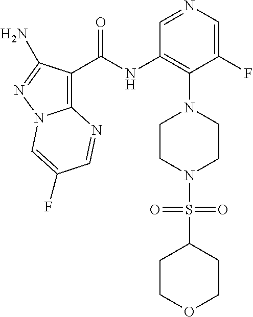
C12=C(C(NC3=C(N4CCN(S(C5CCOCC5)(=O)=O)CC4)C(F)=CN=C3)=O)C(N)=NN1C=C(F)C=N2
